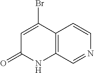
C12=C(C=NC=C1)NC(=O)C=C2Br
